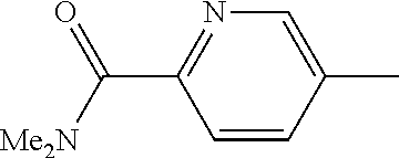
C1=CC(C)=CN=C1C([Me2N])=O
